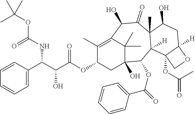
C1=C(C(C(C(OC2CC3(O)C(C)(C)C(=C2C)C(O)C(=O)C2(C)C([H])(C3OC(C3=CC=CC=C3)=O)C3(OC(C)=O)C([H])(CC2O)OC3)=O)O)NC(OC(C)(C)C)=O)C=CC=C1
